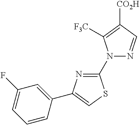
C1(N2N=CC([CO2H])=C2[F3C])=NC(C2=CC(F)=CC=C2)=CS1
